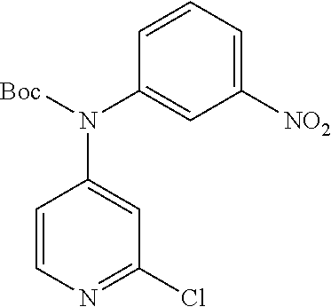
C1=CN=C(Cl)C=C1N([Boc])C1=CC([NO2])=CC=C1
